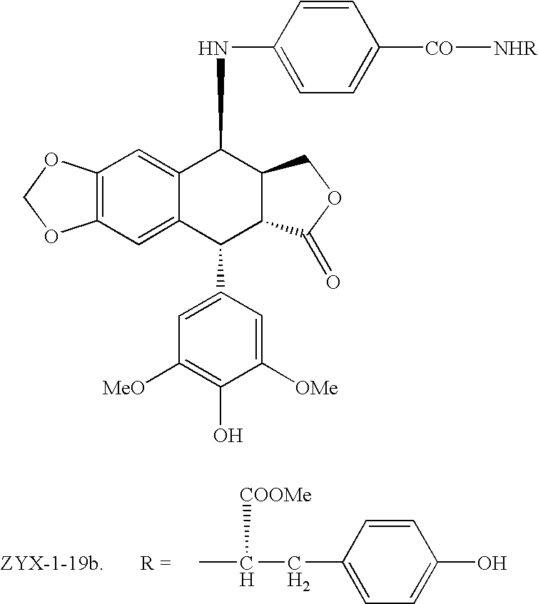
C12=C(C=C3C(=C1)C(NC1=CC=C([CO][NHR])C=C1)C1C(C3C3=CC([MeO])=C(O)C([OMe])=C3)C(=O)OC1)OCO2.CC(CC1=CC=C(O)C=C1)[COOMe]
